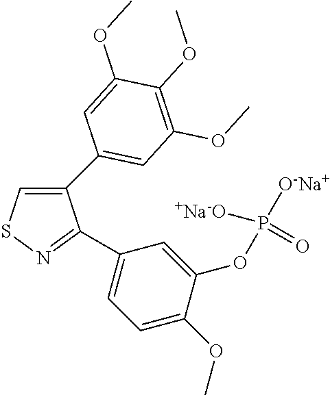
C1(C2=CC(OC)=C(OC)C(OC)=C2)=CSN=C1C1=CC=C(OC)C(OP(=O)([O-Na+])[+Na-O])=C1
